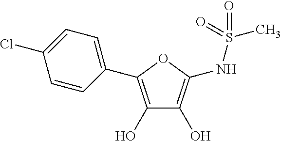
C1(O)=C(C2=CC=C(Cl)C=C2)OC(NS(C)(=O)=O)=C1O
